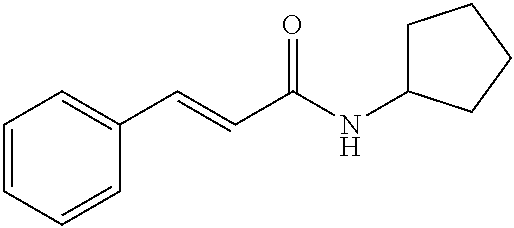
C1=CC=CC(C=CC(NC2CCCC2)=O)=C1
